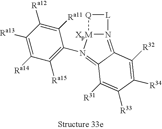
N12=C3C(=N(C4=C([Ra15])C([Ra14])=C([Ra13])C([Ra12])=C4[Ra11])[XpM]1[Q][L]2)C([R31])=C([R33])C([R34])=C3[R32]
